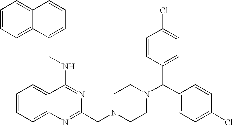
C(NC1=NC(CN2CCN(C(C3=CC=C(Cl)C=C3)C3=CC=C(Cl)C=C3)CC2)=NC2=CC=CC=C12)C1=CC=CC2=CC=CC=C12
